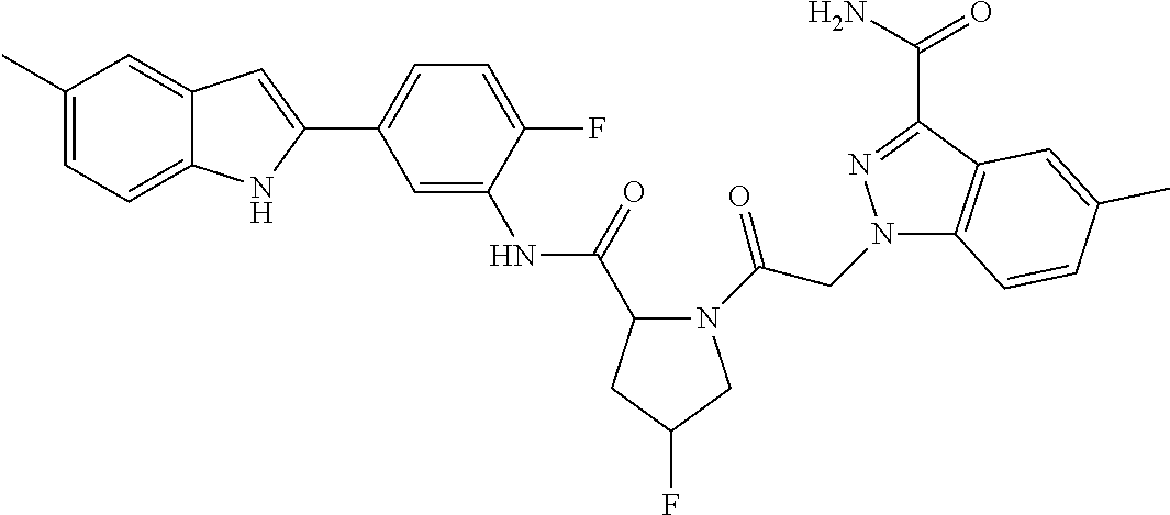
C12=CC(C)=CC=C1NC(C1=CC=C(F)C(NC(=O)C3N(C(CN4C5=C(C(C(N)=O)=N4)C=C(C)C=C5)=O)CC(F)C3)=C1)=C2
